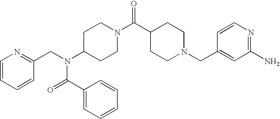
C1(N(CC2=NC=CC=C2)C(=O)C2=CC=CC=C2)CCN(C(C2CCN(CC3=CC(N)=NC=C3)CC2)=O)CC1
